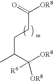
CC(CCC(=O)[OR8])C([OR8])([OR8])[R6]
